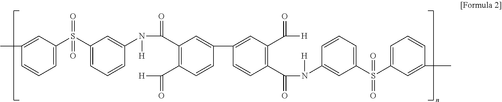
C1=C(S(C2=CC=CC(N([H])C(C3=C(C([H])=O)C=CC(C4=CC(C([H])=O)=C(C(N([H])C5=CC(S(C6=CC=CC(C)=C6)(=O)=O)=CC=C5)=O)C=C4)=C3)=O)=C2)(=O)=O)C=C(C)C=C1
